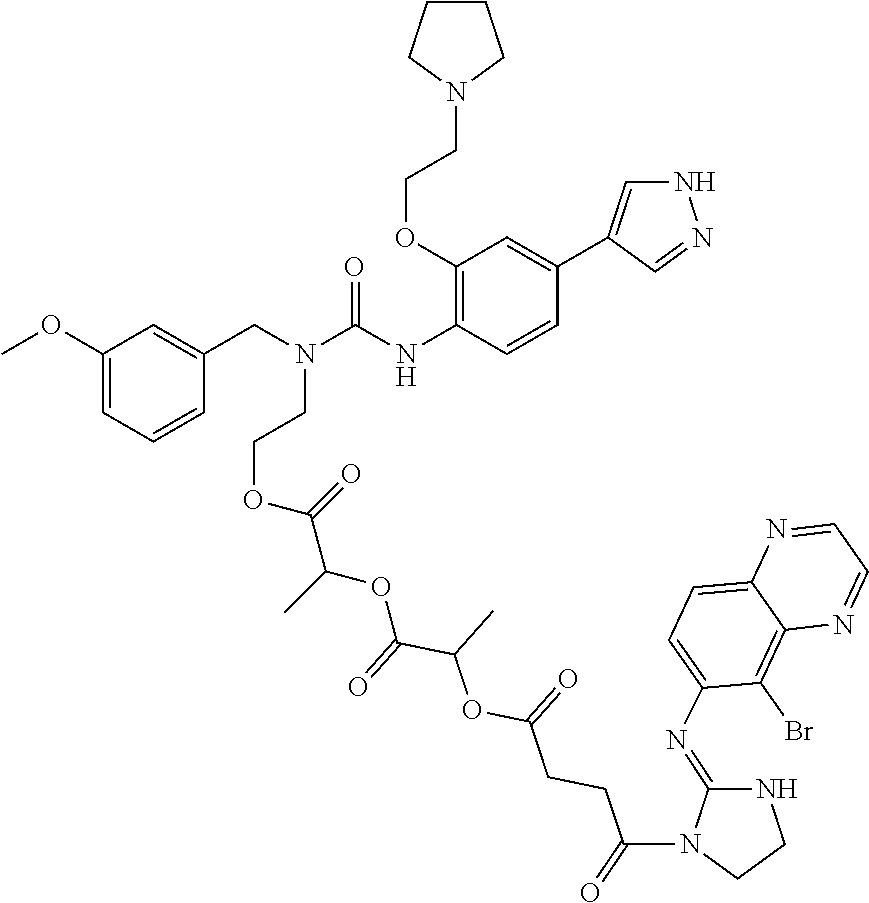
C1CCN(CCOC2=C(NC(N(CC3=CC(OC)=CC=C3)CCOC(C(OC(C(OC(CCC(=O)N3C(=NC4=CC=C5C(=C4Br)N=CC=N5)NCC3)=O)C)=O)C)=O)=O)C=CC(C3=CNN=C3)=C2)C1
